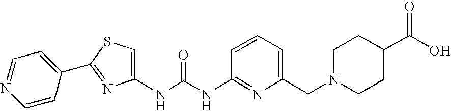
N(C(=O)NC1=NC(CN2CCC(C(O)=O)CC2)=CC=C1)C1=CSC(C2=CC=NC=C2)=N1
